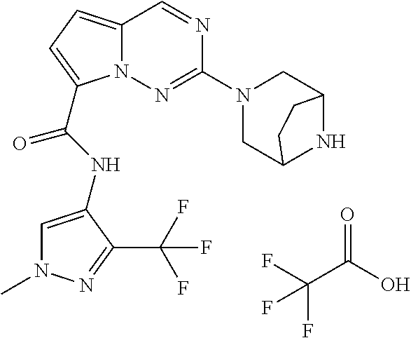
O=C(O)C(F)(F)F.N1=CC2=CC=C(C(NC3=CN(C)N=C3C(F)(F)F)=O)N2N=C1N1CC2NC(C1)CC2
